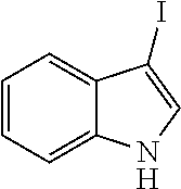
C1=CC=C2C(=C1)C(I)=CN2
